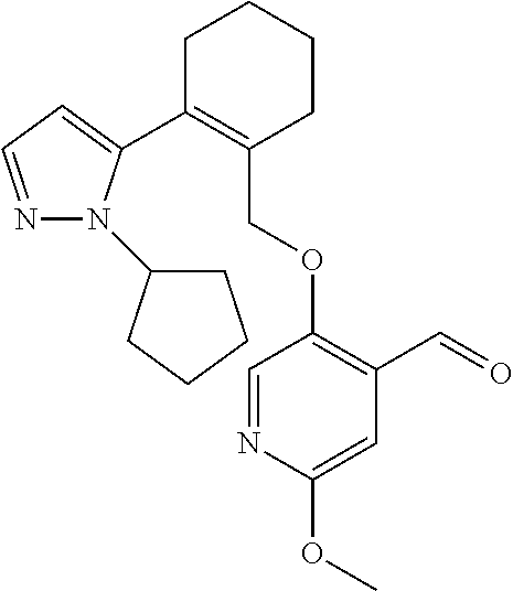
C1C(C2=CC=NN2C2CCCC2)=C(COC2=C(C=O)C=C(OC)N=C2)CCC1
